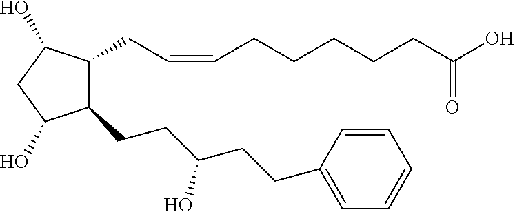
C1(CCC(CCC2=CC=CC=C2)O)C(CC=CCCCCCC(O)=O)C(O)CC1O
